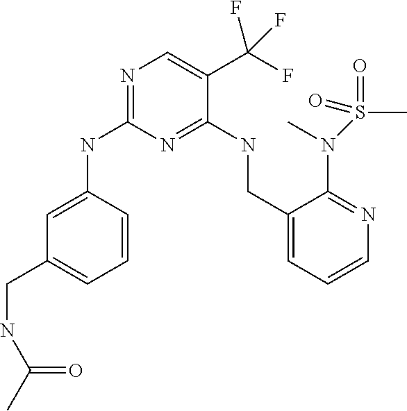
C1=C(NC2=NC=C(C(F)(F)F)C(NCC3=CC=CN=C3N(S(C)(=O)=O)C)=N2)C=CC=C1CNC(C)=O
